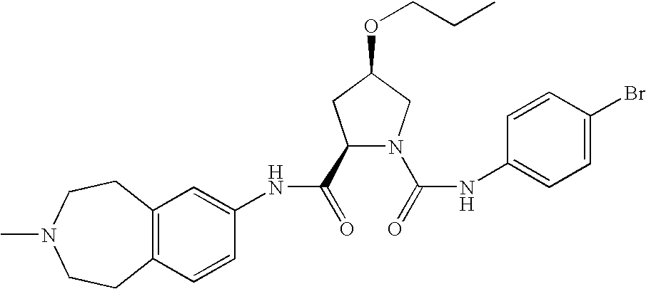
C12=C(C=CC(NC(=O)C3N(C(=O)NC4=CC=C(Br)C=C4)CC(OCCC)C3)=C1)CCN(C)CC2
